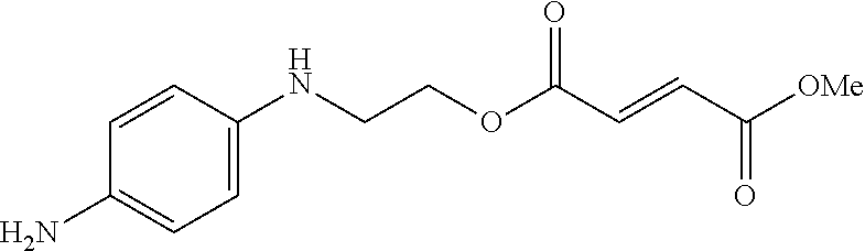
C1(NCCOC(C=CC([OMe])=O)=O)=CC=C(N)C=C1
